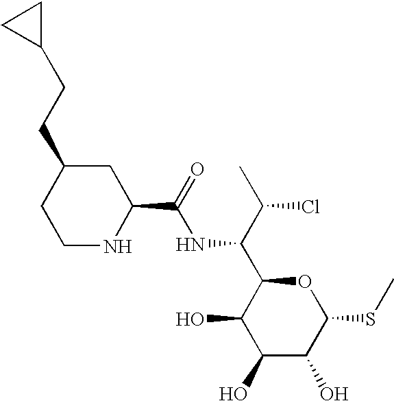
C1(O)C(O)C(SC)OC(C(C(C)Cl)NC(=O)C2CC(CCC3CC3)CCN2)C1O
